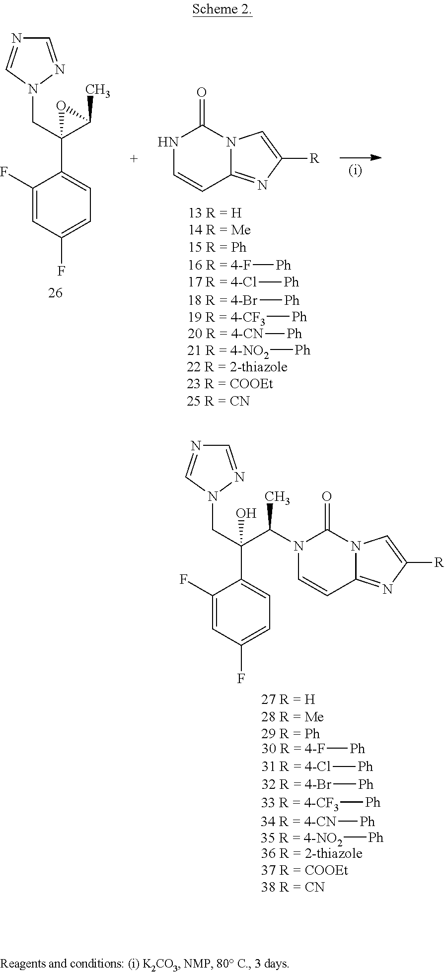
C1(F)=CC(F)=CC=C1C1(CN2N=CN=C2)C(C)O1.C12=NC([R])=CN1C(=O)NC=C2.[16 R = 4-F][Ph].[17 R = 4-Cl][Ph].[18 R = 4-Br][Ph].[19 R = 4-CF3][Ph].[20 R = 4-CN][Ph].[21 R = 4-NO2][Ph].C1(F)=CC(F)=CC=C1C(CN1N=CN=C1)(C(C)N1C(=O)N2C(=NC([R])=C2)C=C1)O.[30 R = 4-F][Ph].[31 R = 4-Cl][Ph].[32 R = 4-Br][Ph].[33 R = 4-CF3][Ph].[34 R = 4-CN][Ph].[35 R = 4-NO2][Ph]
